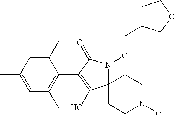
C12(N(OCC3CCOC3)C(=O)C(C3=C(C)C=C(C)C=C3C)=C1O)CCN(OC)CC2
